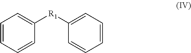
C1=CC=CC([R1]C2=CC=CC=C2)=C1
